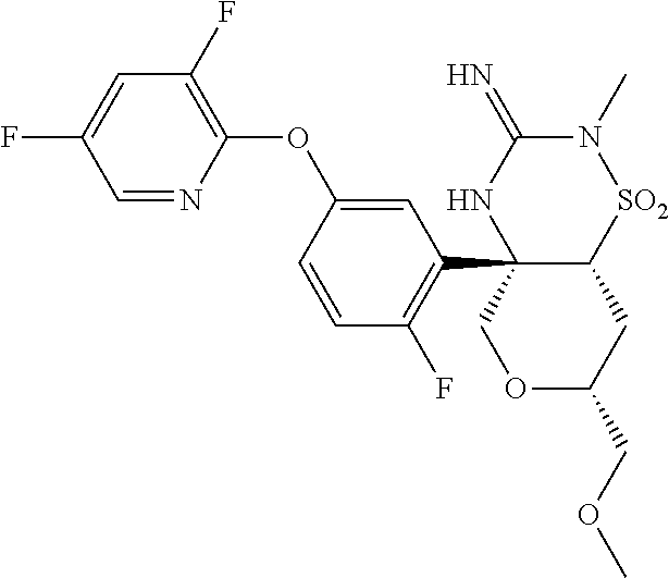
C1(OC2=CC(C34C([SO2]N(C)C(=N)N3)CC(COC)OC4)=C(F)C=C2)=C(F)C=C(F)C=N1
